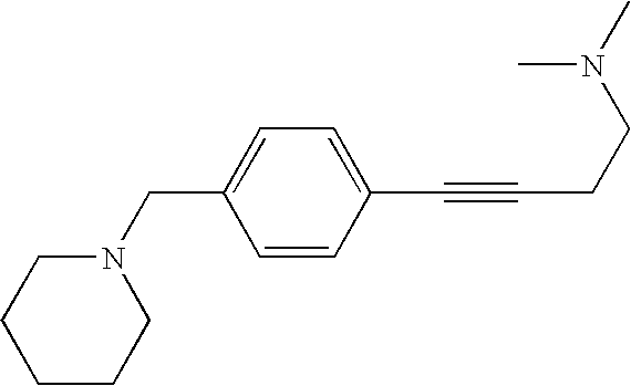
N1(CC2=CC=C(C#CCCN(C)C)C=C2)CCCCC1
